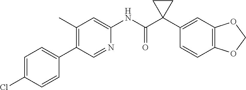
C1=C(Cl)C=CC(C2=C(C)C=C(NC(C3(C4=CC5=C(C=C4)OCO5)CC3)=O)N=C2)=C1
